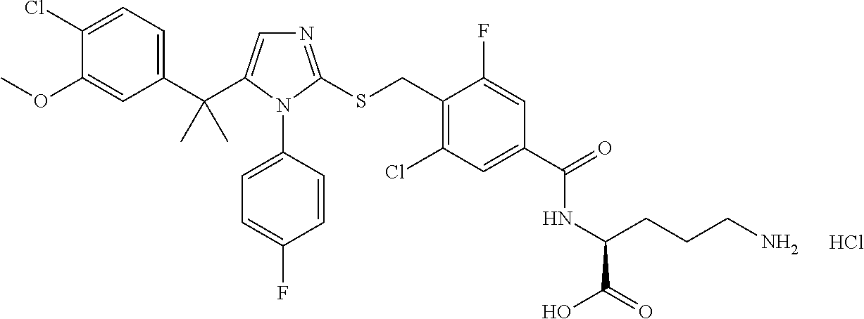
N1=C(SCC2=C(Cl)C=C(C(=O)NC(CCCN)C(=O)O)C=C2F)N(C2=CC=C(F)C=C2)C(C(C2=CC=C(Cl)C(OC)=C2)(C)C)=C1.Cl
